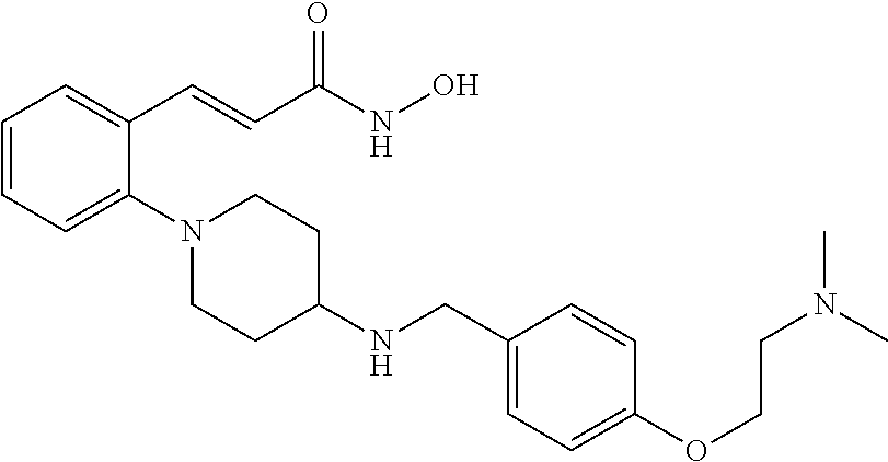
C1=CC=C(N2CCC(NCC3=CC=C(OCCN(C)C)C=C3)CC2)C(C=CC(NO)=O)=C1
